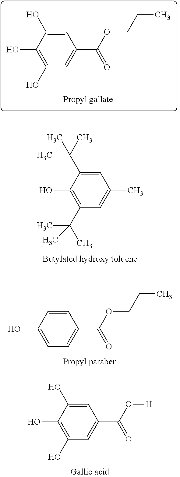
C1=C(O)C(O)=C(O)C=C1C(OCCC)=O.C1=C(C(C)(C)C)C(O)=C(C(C)(C)C)C=C1C.C1=CC(O)=CC=C1C(OCCC)=O.C1=C(O)C(O)=C(O)C=C1C(O[H])=O
